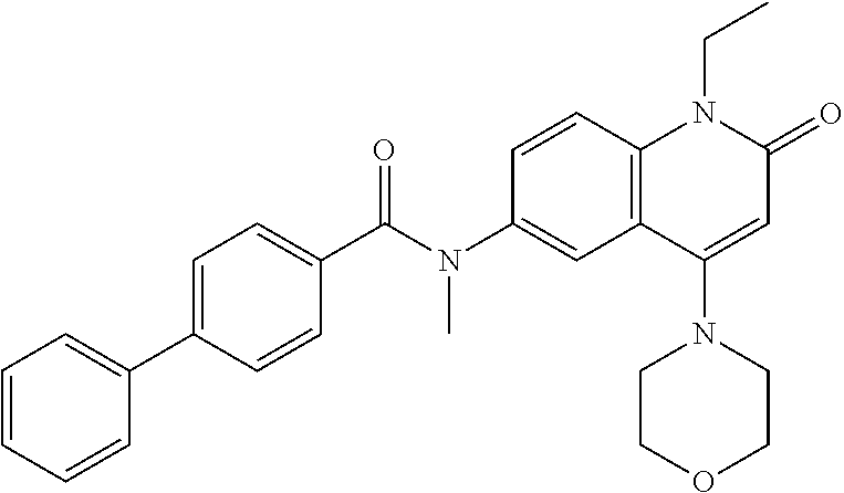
C1(C(N(C2=CC3=C(C=C2)N(CC)C(=O)C=C3N2CCOCC2)C)=O)=CC=C(C2=CC=CC=C2)C=C1
